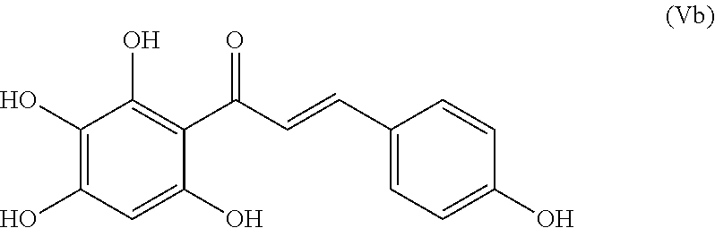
C1(O)=C(O)C=C(O)C(C(C=CC2=CC=C(O)C=C2)=O)=C1O
